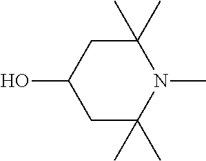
C1(C)(C)CC(O)CC(C)(C)N1C
